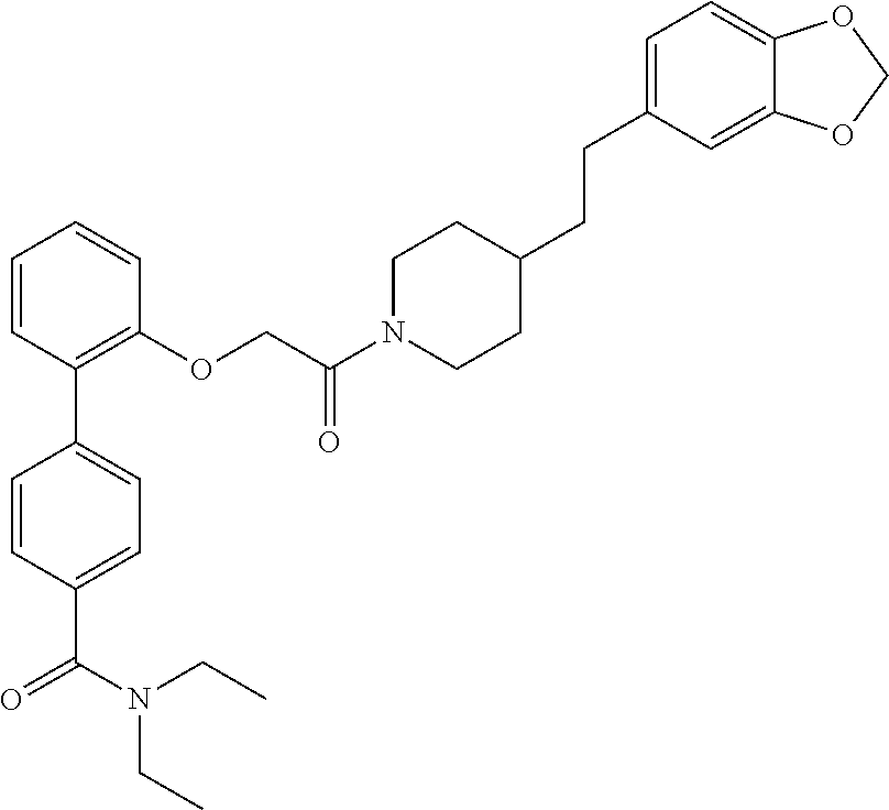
C1=CC(C(N(CC)CC)=O)=CC=C1C1=C(OCC(N2CCC(CCC3=CC=C4C(=C3)OCO4)CC2)=O)C=CC=C1
